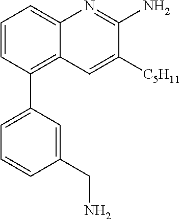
C1=CC(C2=CC=CC(CN)=C2)=C2C(=C1)N=C(N)C([C5H11])=C2
